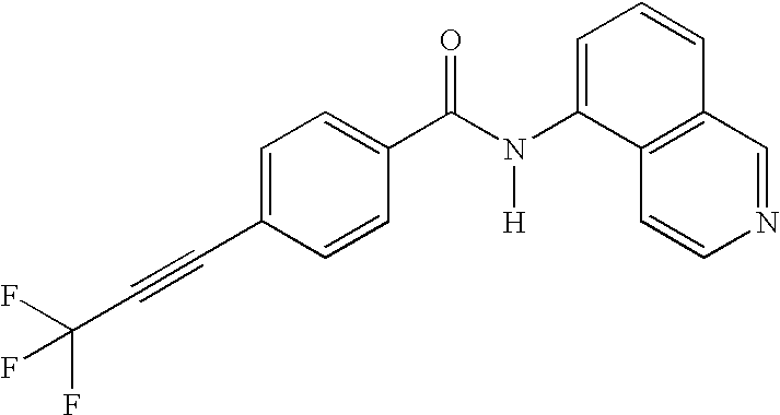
C1=C(C#CC(F)(F)F)C=CC(C(N(C2=CC=CC3=C2C=CN=C3)[H])=O)=C1
